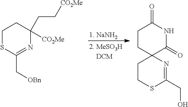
C1SC(C[OBn])=NC(CC[CO2Me])([CO2Me])C1.C1CSC(CO)=NC12C(=O)NC(=O)CC2.[1. NaNH2]
